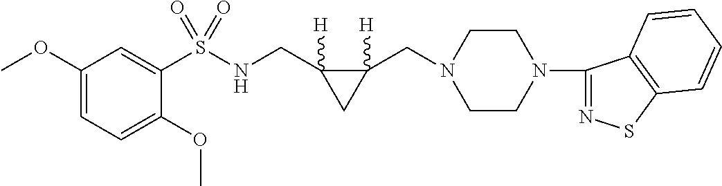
COC1=CC=C(OC)C(S(NCC2([H])C(CN3CCN(C4=NSC5=C4C=CC=C5)CC3)([H])C2)(=O)=O)=C1
